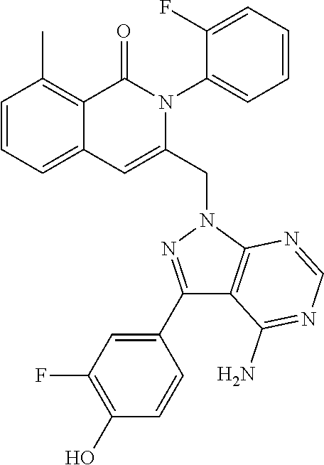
C1=CC=C2C(=C1C)C(=O)N(C1=CC=CC=C1F)C(CN1C3=C(C(N)=NC=N3)C(C3=CC(F)=C(O)C=C3)=N1)=C2
